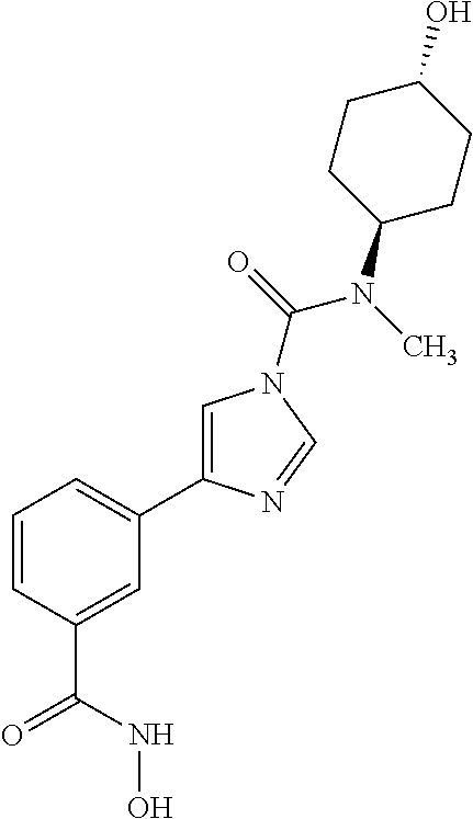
C1=CC(C(=O)NO)=CC(C2=CN(C(=O)N(C)C3CCC(O)CC3)C=N2)=C1
